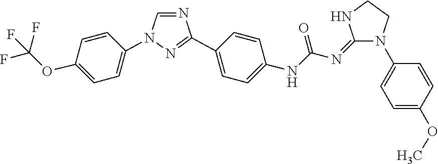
C1=NC(C2=CC=C(NC(N=C3NCCN3C3=CC=C(OC)C=C3)=O)C=C2)=NN1C1=CC=C(OC(F)(F)F)C=C1
